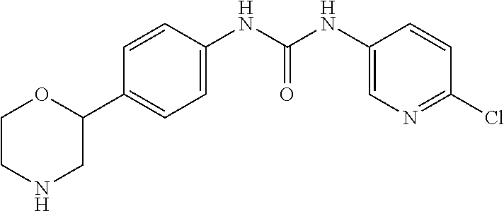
C1(NC(NC2=CC=C(C3CNCCO3)C=C2)=O)=CN=C(Cl)C=C1
